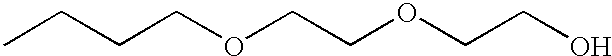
CCCCOCCOCCO
